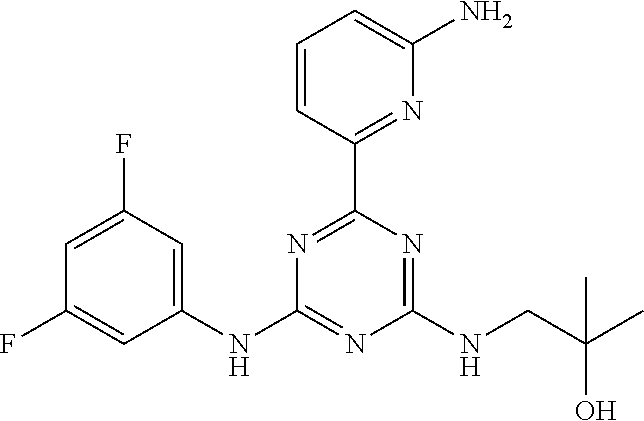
C1=CC(C2=NC(NC3=CC(F)=CC(F)=C3)=NC(NCC(C)(O)C)=N2)=NC(N)=C1
